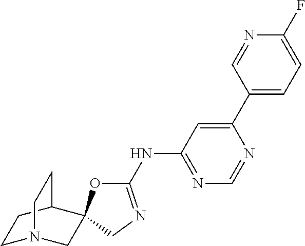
C1(NC2=NC=NC(C3=CC=C(F)N=C3)=C2)=NCC2(O1)CN1CCC2CC1
